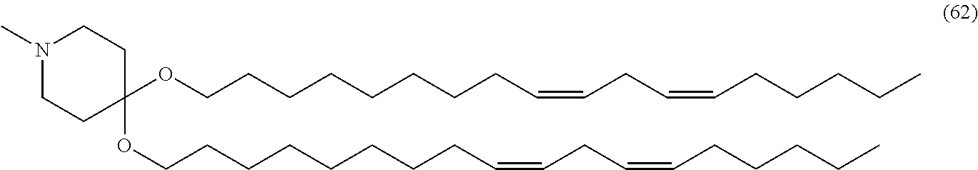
O(CCCCCCCCC=CCC=CCCCCC)C1(OCCCCCCCCC=CCC=CCCCCC)CCN(C)CC1
